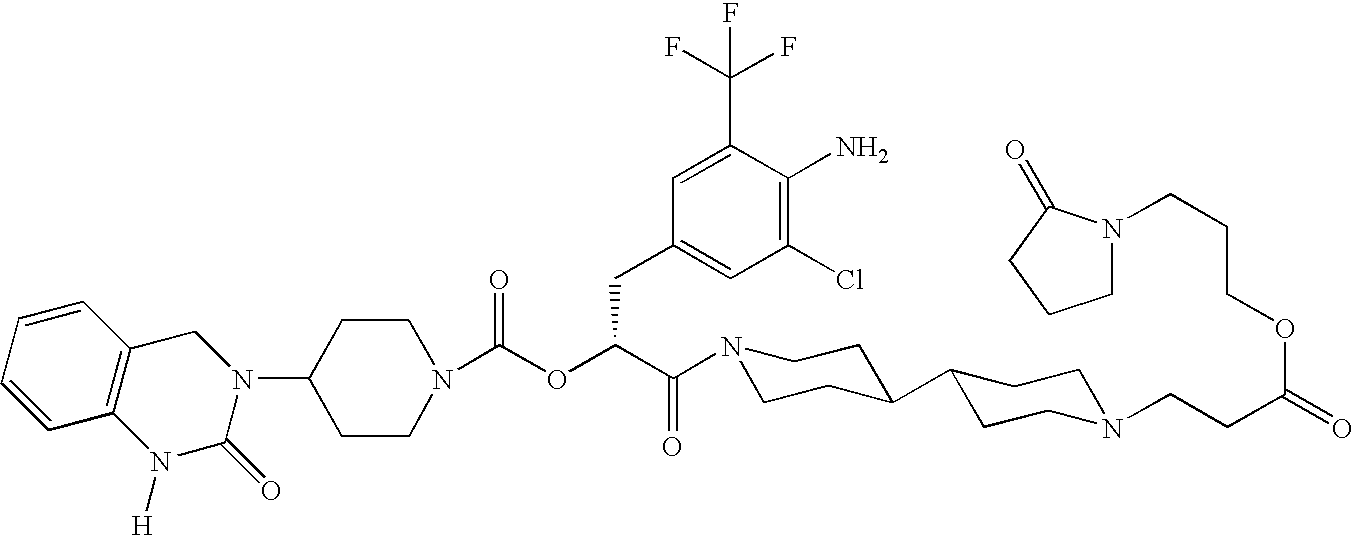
C1(N2CC3=C(N([H])C2=O)C=CC=C3)CCN(C(OC(C(=O)N2CCC(C3CCN(CCC(=O)OCCCN4CCCC4=O)CC3)CC2)CC2=CC(Cl)=C(N)C(C(F)(F)F)=C2)=O)CC1
